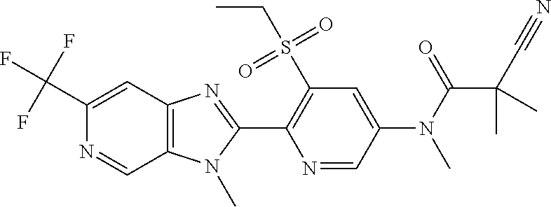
C1(C(F)(F)F)=CC2=C(C=N1)N(C)C(C1=C(S(CC)(=O)=O)C=C(N(C)C(C(C)(C#N)C)=O)C=N1)=N2
